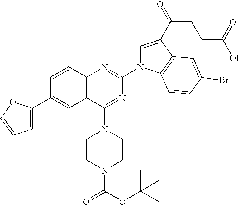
C12=C(C=CC(C3=CC=CO3)=C1)N=C(N1C=C(C(=O)CCC(=O)O)C3=C1C=CC(Br)=C3)N=C2N1CCN(C(OC(C)(C)C)=O)CC1
